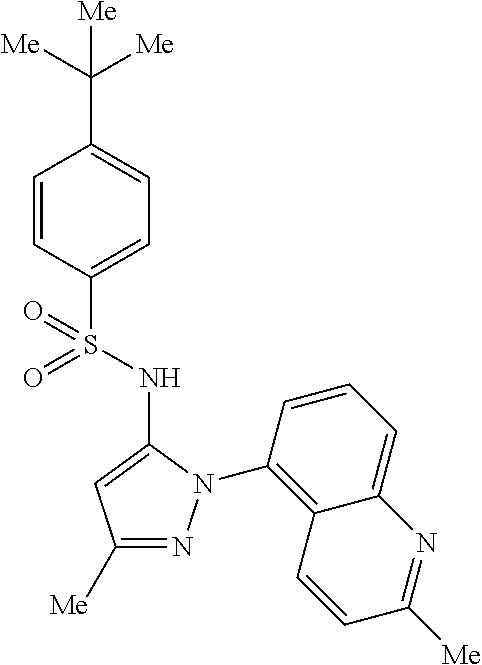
C1=CC(S(=O)(NC2=CC([Me])=NN2C2=C3C(=CC=C2)N=C([Me])C=C3)=O)=CC=C1C([Me])([Me])[Me]
